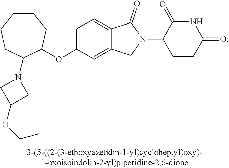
C1=C(OC2C(N3CC(OCC)C3)CCCCC2)C=C2C(=C1)C(=O)N(C1CCC(=O)NC1=O)C2
